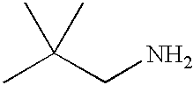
CC(CN)(C)C
